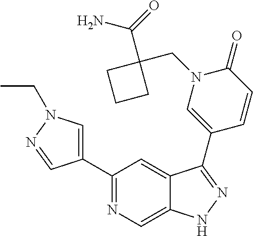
C1(C2=CN(CC)N=C2)=NC=C2C(=C1)C(C1=CN(CC3(C(N)=O)CCC3)C(=O)C=C1)=NN2
